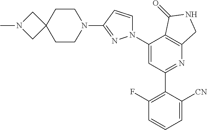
C1(N2C=CC(N3CCC4(CC3)CN(C)C4)=N2)=CC(C2=C(F)C=CC=C2[CN])=NC2=C1C(=O)NC2
